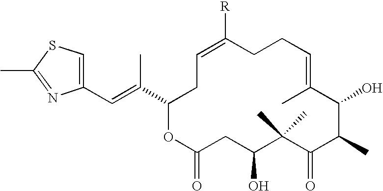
C1(C=C(C2OC(=O)CC(O)C(C)(C)C(=O)C(C)C(O)C(C)=CCCC([R])=CC2)C)=CSC(C)=N1
